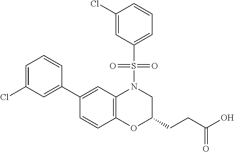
C1(C2=CC(Cl)=CC=C2)=CC2=C(C=C1)OC(CCC(O)=O)CN2S(C1=CC=CC(Cl)=C1)(=O)=O
